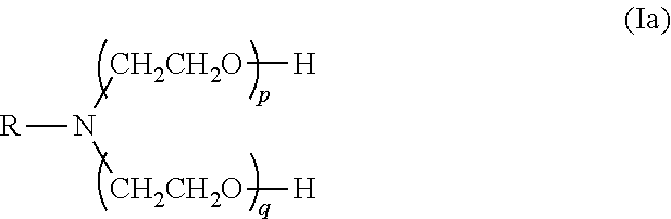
[R]N([CH2CH2O][H])[CH2CH2O][H]
